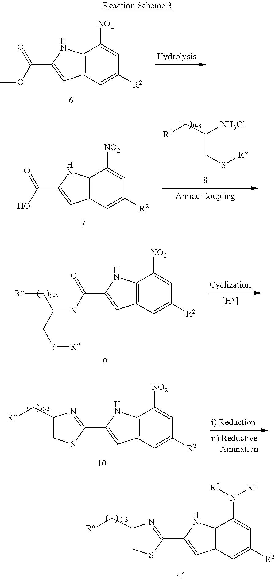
C12=C(C=C([R2])C=C1[NO2])C=C(C(OC)=O)N2.[R1]CC([NH3Cl])CS[R].C12=C(C=C([R2])C=C1[NO2])C=C(C(O)=O)N2.C12=C(C=C([R2])C=C1[NO2])C=C(C(NC(CS[R])C[R])=O)N2.C12=C(C=C([R2])C=C1[NO2])C=C(C1=NC(C[R])CS1)N2.C12=C(C=C([R2])C=C1N([R3])[R4])C=C(C1=NC(C[R])CS1)N2
